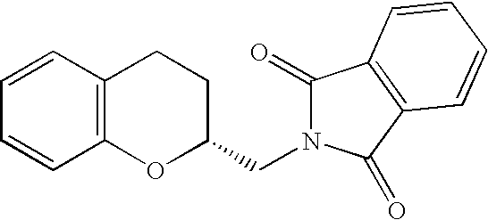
C12=C(C=CC=C1)CCC(CN1C(=O)C3=C(C1=O)C=CC=C3)O2
